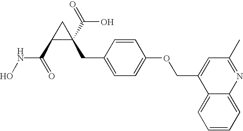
ONC(C1C(C(=O)O)(CC2=CC=C(OCC3=CC(C)=NC4=CC=CC=C34)C=C2)C1)=O
